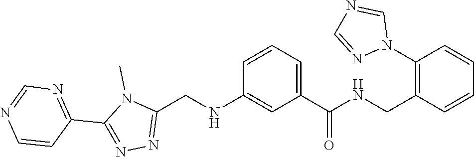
C1=CN=CN=C1C1=NN=C(CNC2=CC(C(=O)NCC3=C(N4C=NC=N4)C=CC=C3)=CC=C2)N1C
